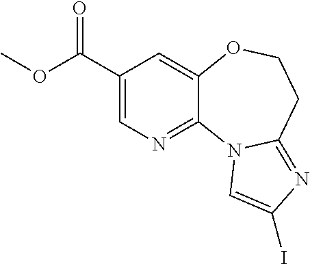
C1(C(OC)=O)=CN=C2C(=C1)OCCC1=NC(I)=CN21
